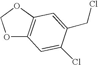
O1C2=C(OC1)C=C(CCl)C(Cl)=C2
